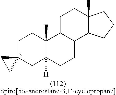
C1C2(CC3([H])C(C)(C1)C1C(CC3)C3C(C)(CC1)CCC3)CC2
